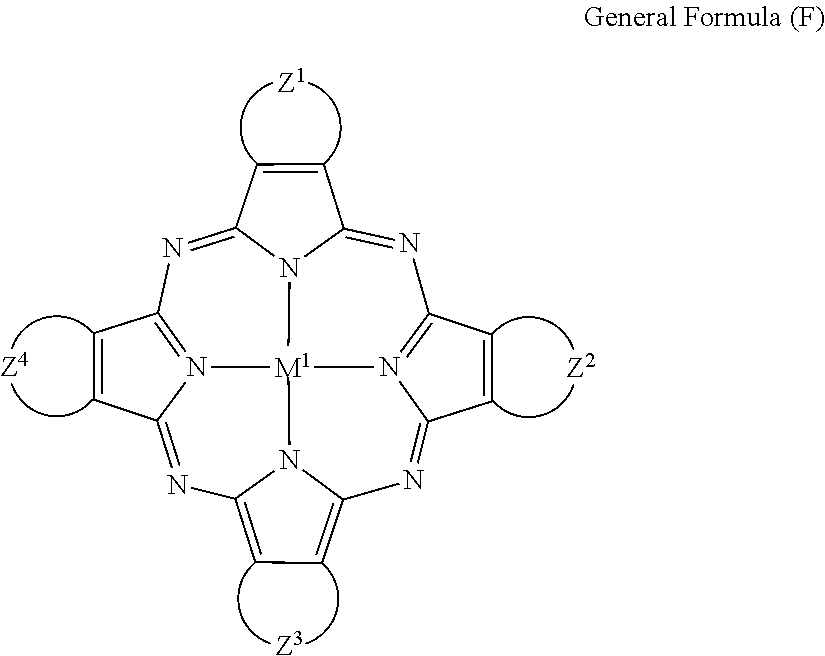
N1=C2N3C(=NC4=N5C(=NC6=CC=C7N=C8N(=C1C=C8)[M1]53N76)C=C4)C=C2.[Z1].[Z3].[Z4].[Z2]
